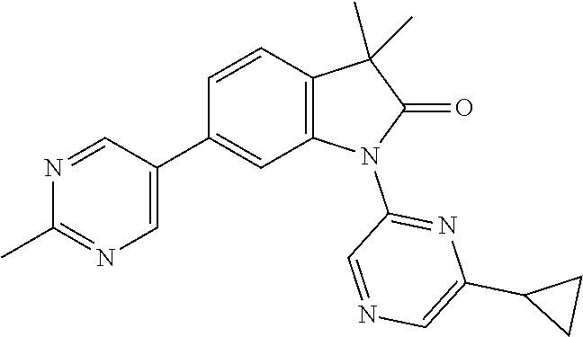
C1(C2=CN=C(C)N=C2)=CC2=C(C=C1)C(C)(C)C(=O)N2C1=NC(C2CC2)=CN=C1
